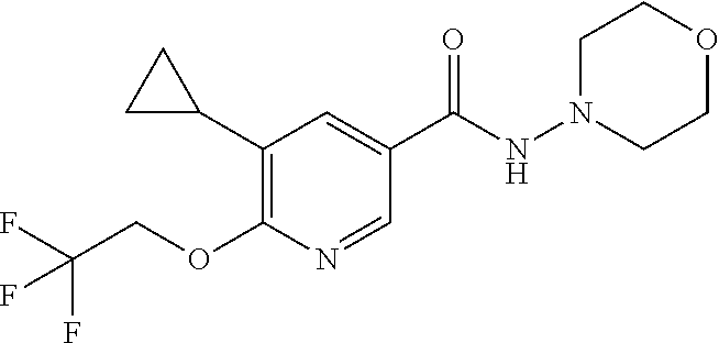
N1(NC(C2=CC(C3CC3)=C(OCC(F)(F)F)N=C2)=O)CCOCC1
